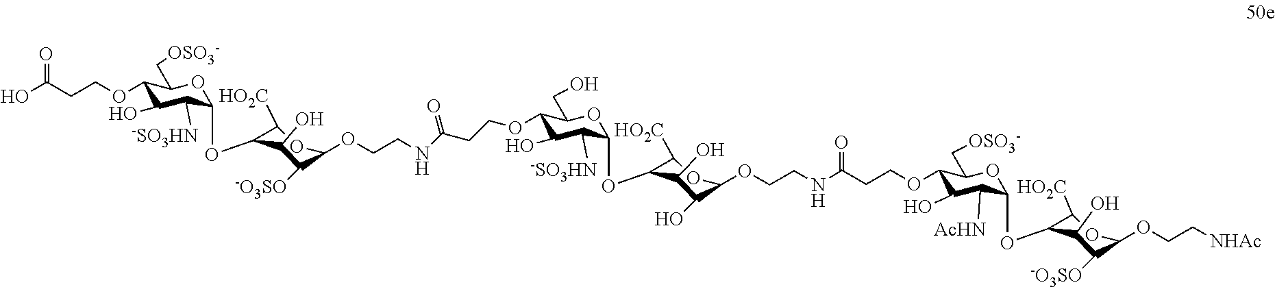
C1(OCCC(O)=O)C(O)C([-SO3HN])C(OC2C([HO2C])OC(OCCNC(CCOC3C(O)C([-SO3HN])C(OC4C([HO2C])OC(OCCNC(=O)CCOC5C(O)C([AcHN])C(OC6C([HO2C])OC(OCC[NHAc])C([-O3SO])C6O)OC5C[OSO3-])C(O)C4O)OC3CO)=O)C([-O3SO])C2O)OC1C[OSO3-]
